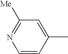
C1=CC(C)=CC([Me])=N1
